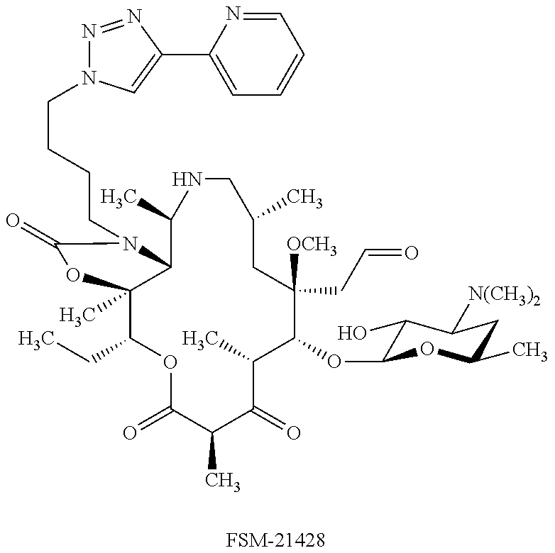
[FSM-21428].C1(CC)C2(C)C(N(CCCCN3N=NC(C4=CC=CC=N4)=C3)C(=O)O2)C(C)NCC(C)CC([OCH3])(CC=O)C(OC2C(O)C([N(CH3)2])CC(C)O2)C(C)C(=O)C(C)C(=O)O1
